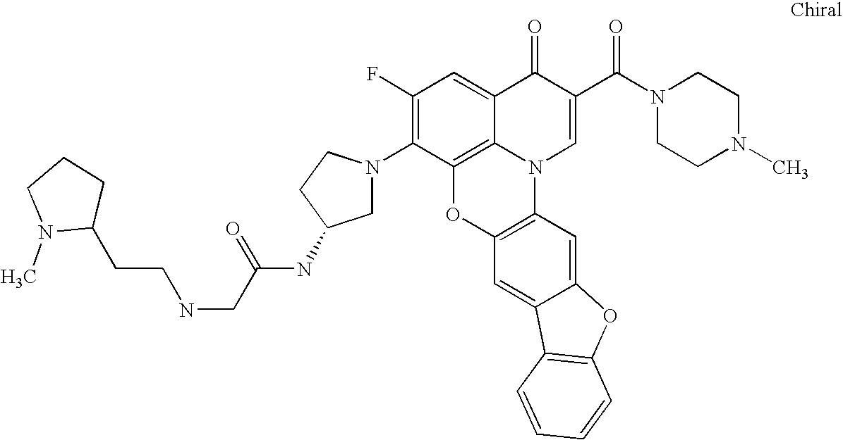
C1(F)=C(N2CC(NC(CNCCC3CCCN3C)=O)CC2)C2=C3C(=C1)C(=O)C(C(N1CCN(C)CC1)=O)=CN3C1=C(O2)C=C2C(=C1)OC1=C2C=CC=C1
